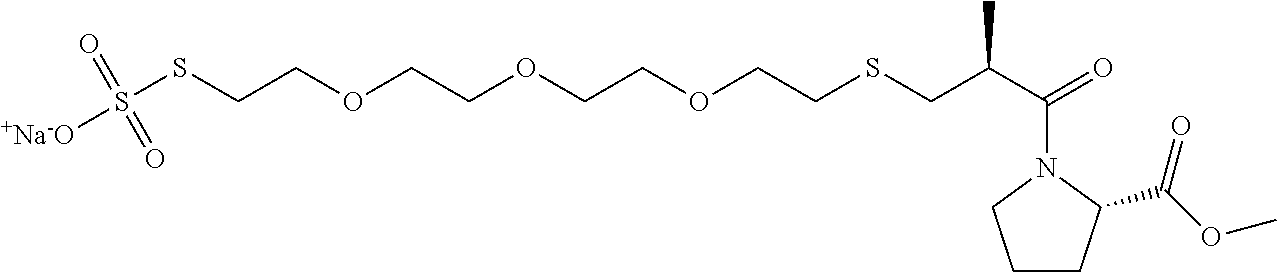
C1CC(C(OC)=O)N(C(C(CSCCOCCOCCOCCSS([+Na-O])(=O)=O)C)=O)C1
